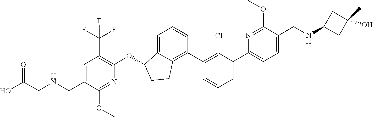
O(C1C2=CC=CC(C3=C(Cl)C(C4=CC=C(CNC5CC(C)(O)C5)C(OC)=N4)=CC=C3)=C2CC1)C1=C(C(F)(F)F)C=C(CNCC(O)=O)C(OC)=N1
